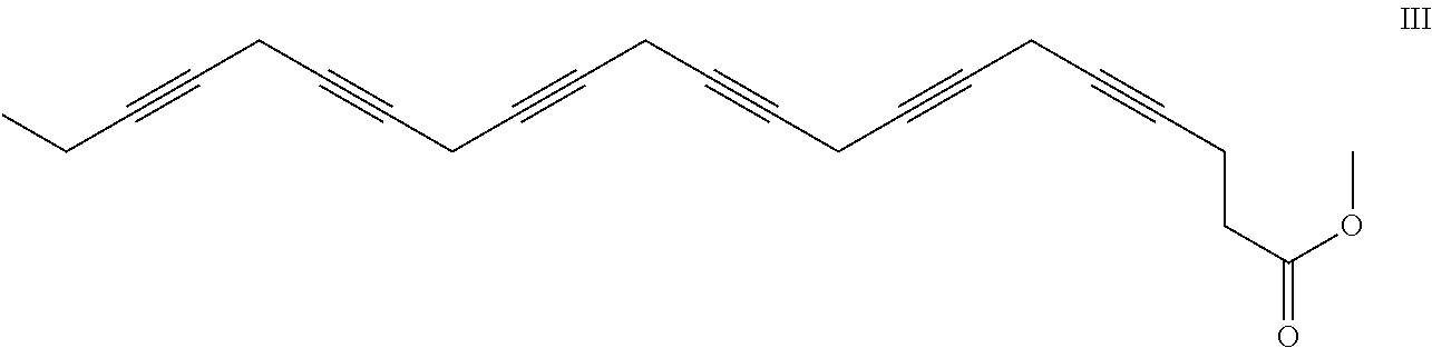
CCC#CCC#CCC#CCC#CCC#CCC#CCCC(=O)OC
